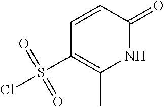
C1=CC(=O)NC(C)=C1S(Cl)(=O)=O
